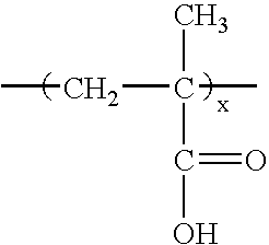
C(C)(CC)(C(=O)O)C
